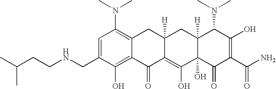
C1(CNCCC(C)C)=CC(N(C)C)=C2C(=C1O)C(=O)C1=C(O)C3(O)C([H])(CC1([H])C2)C(N(C)C)C(O)=C(C(N)=O)C3=O
